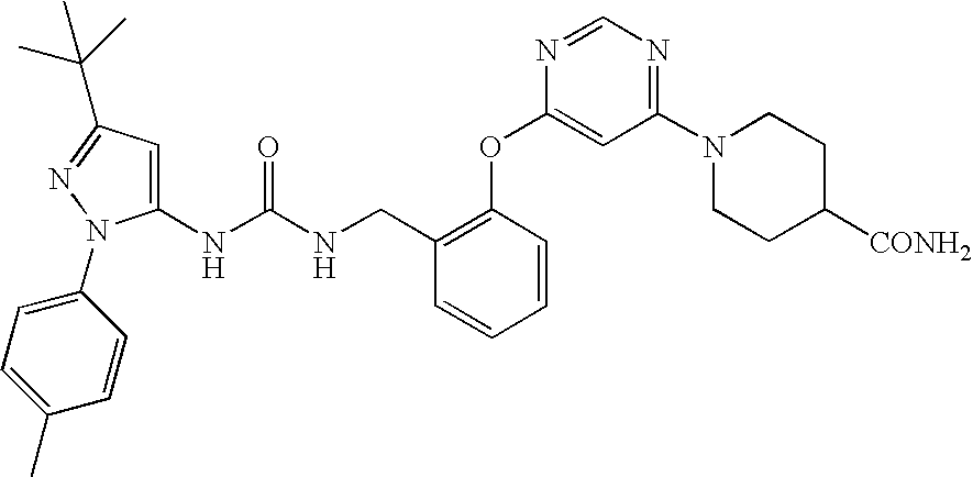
N(C(NCC1=C(OC2=CC(N3CCC([CONH2])CC3)=NC=N2)C=CC=C1)=O)C1=CC(C(C)(C)C)=NN1C1=CC=C(C)C=C1
